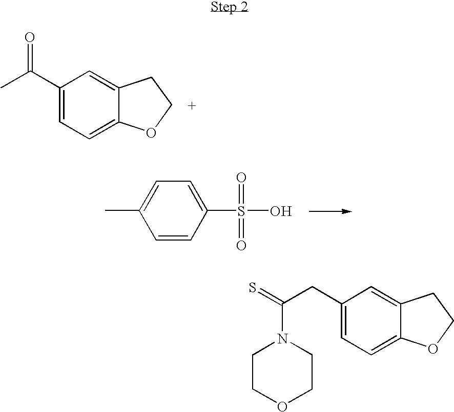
C1(C(C)=O)=CC=C2C(=C1)CCO2.C1=CC(S(O)(=O)=O)=CC=C1C.C1(CC(=S)N2CCOCC2)=CC=C2C(=C1)CCO2
